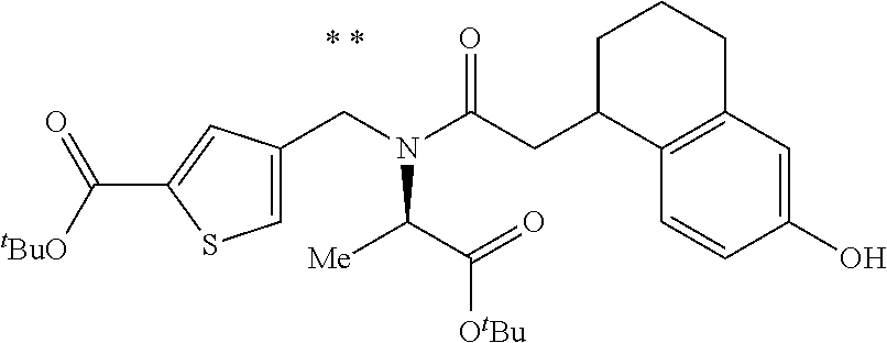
C1=C(CN(C([Me])C([OtBu])=O)C(=O)CC2CCCC3=C2C=CC(O)=C3)C=C(C([tBuO])=O)S1
